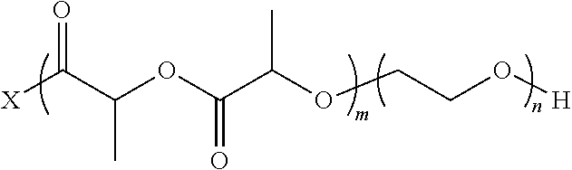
[X]C(C(OC(C(OCCO[H])C)=O)C)=O
